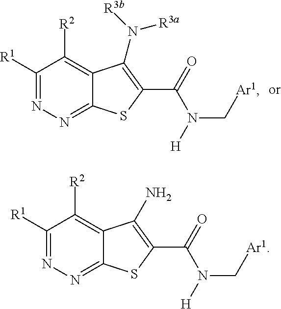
C1([R1])=NN=C2C(=C1[R2])C(N)=C(C(=O)N([H])C[Ar1])S2.C1([R1])=NN=C2C(=C1[R2])C(N([R3b])[R3a])=C(C(=O)N([H])C[Ar1])S2
